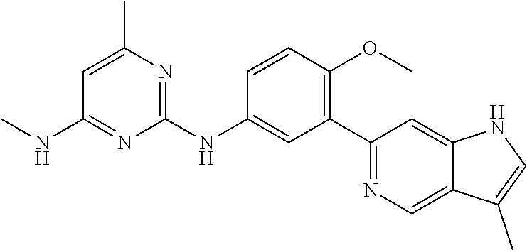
C1(NC2=CC(C3=NC=C4C(=C3)NC=C4C)=C(OC)C=C2)=NC(C)=CC(NC)=N1
